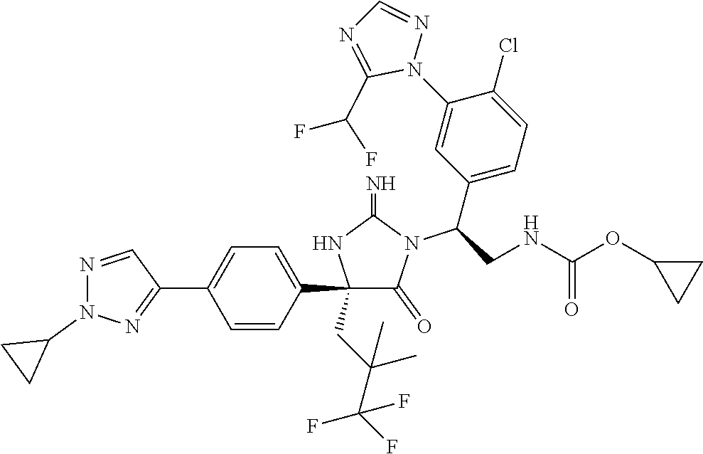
C1(C2=CC=C(C3=NN(C4CC4)N=C3)C=C2)(CC(C(F)(F)F)(C)C)C(=O)N(C(C2=CC=C(Cl)C(N3N=CN=C3C(F)F)=C2)CNC(OC2CC2)=O)C(=N)N1
